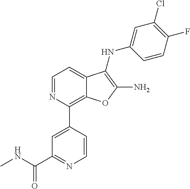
C1=CC(C2=C3C(=CC=N2)C(NC2=CC(Cl)=C(F)C=C2)=C(N)O3)=CC(C(NC)=O)=N1
